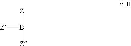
[Z]B([Z])[Z]
